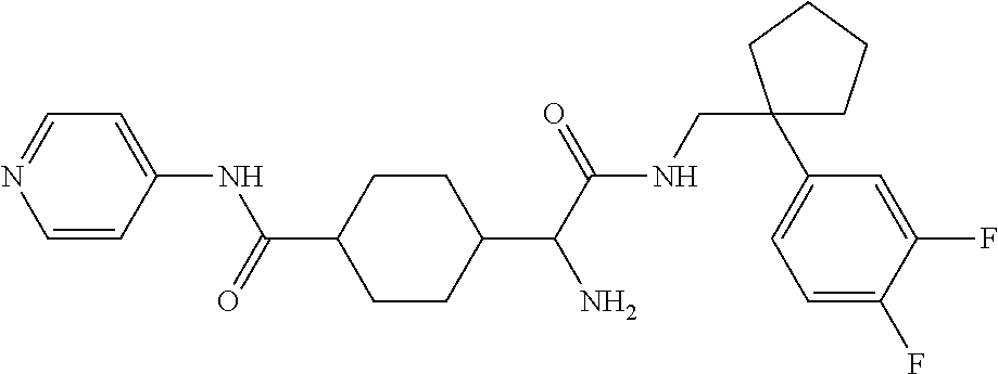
C1(C(C(NCC2(C3=CC=C(F)C(F)=C3)CCCC2)=O)N)CCC(C(=O)NC2=CC=NC=C2)CC1
